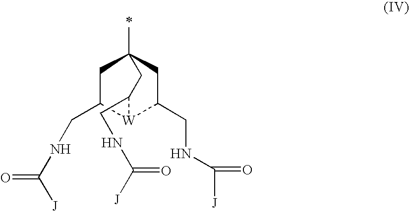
C1C(CNC([J])=O)[W]2C(CNC([J])=O)CC1(C)CC2CNC([J])=O
